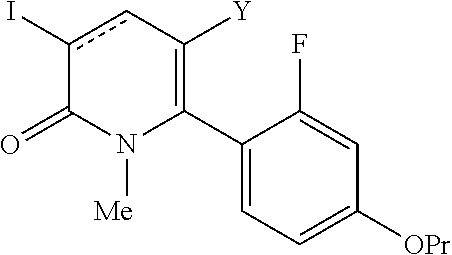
C1(C2=C([Y])cc(I)C(=O)N2[Me])=CC=C([OPr])C=C1F
